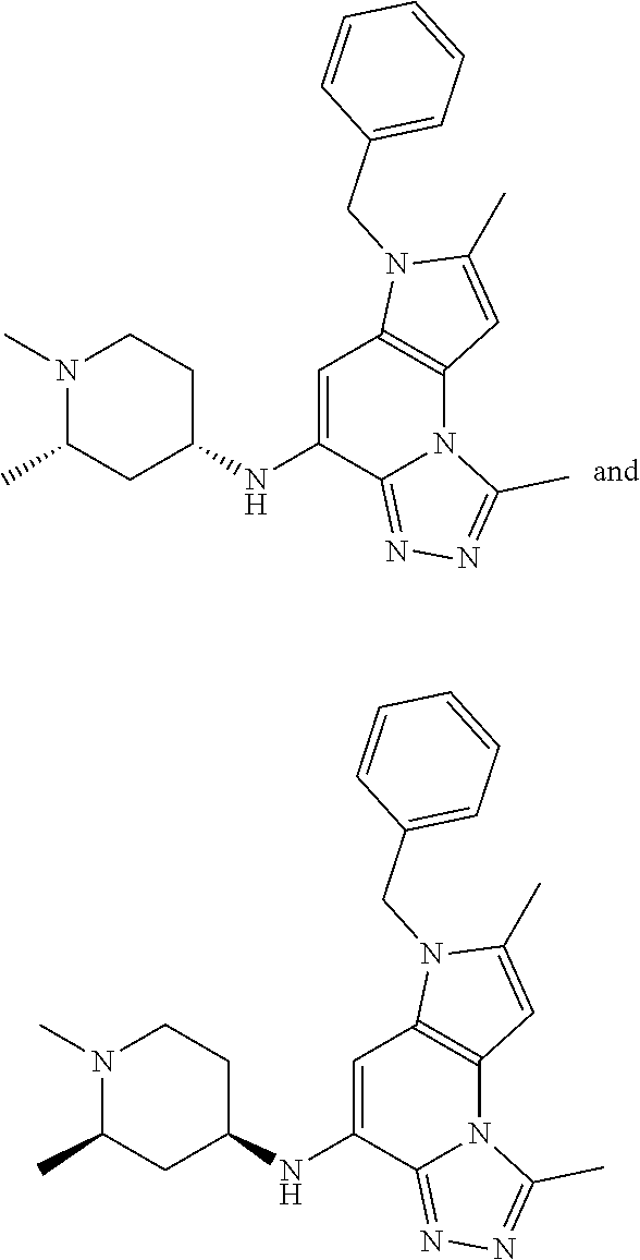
C1=C(NC2CCN(C)C(C)C2)C2=NN=C(C)N2C2=C1N(CC1=CC=CC=C1)C(C)=C2.C1=C(NC2CCN(C)C(C)C2)C2=NN=C(C)N2C2=C1N(CC1=CC=CC=C1)C(C)=C2
